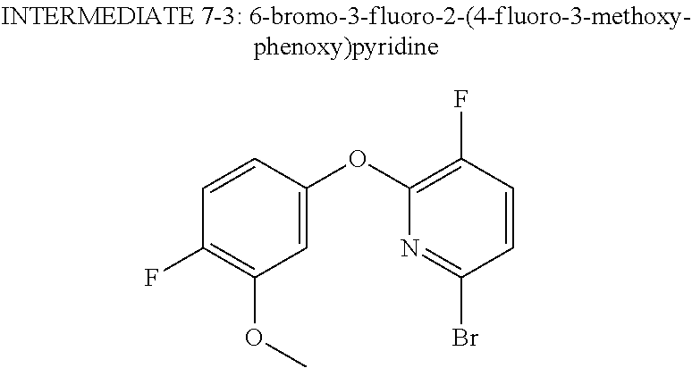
C1=CC(OC2=C(F)C=CC(Br)=N2)=CC(OC)=C1F
